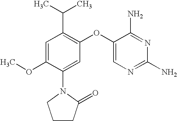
C1=C(OC)C(N2CCCC2=O)=CC(OC2=CN=C(N)N=C2N)=C1C(C)C
